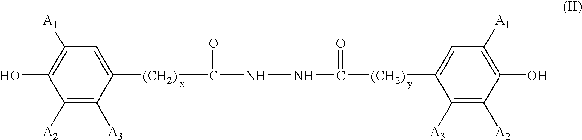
C1(O)=C([A1])C=C([(CH2)]C(=O)NNC(=O)[(CH2)]C2=CC([A1])=C(O)C([A2])=C2[A3])C([A3])=C1[A2]
